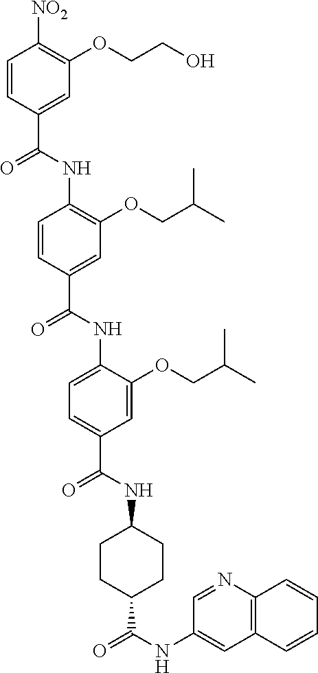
C1=CC(C(NC2=C(OCC(C)C)C=C(C(NC3=CC=C(C(NC4CCC(C(NC5=CC6=C(N=C5)C=CC=C6)=O)CC4)=O)C=C3OCC(C)C)=O)C=C2)=O)=CC(OCCO)=C1[NO2]
